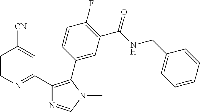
C1=CN=C(C2=C(C3=CC(C(NCC4=CC=CC=C4)=O)=C(F)C=C3)N(C)C=N2)C=C1[CN]
